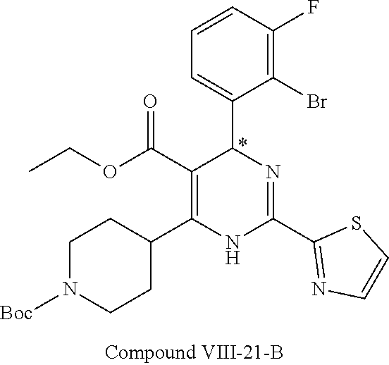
C1(F)=C(Br)C(C2N=C(C3=NC=CS3)NC(C3CCN([Boc])CC3)=C2C(OCC)=O)=CC=C1
